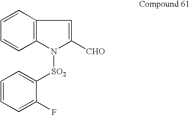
C12=C(C=CC=C1)C=C([CHO])N2[SO2]C1=CC=CC=C1F
